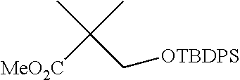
CC(C)([MeO2C])C[OTBDPS]
